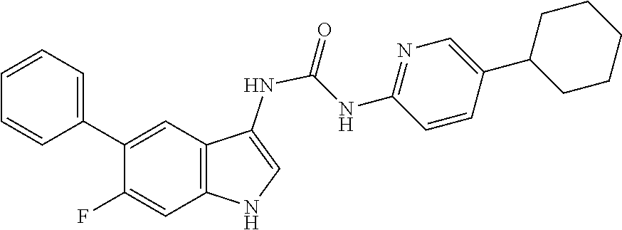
C1=C(C2CCCCC2)C=CC(NC(=O)NC2=CNC3=C2C=C(C2=CC=CC=C2)C(F)=C3)=N1
